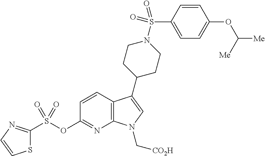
C12=C(C(C3CCN(S(C4=CC=C(OC([Me])[Me])C=C4)(=O)=O)CC3)=CN1C[CO2H])C=CC(OS(=O)(=O)C1=NC=CS1)=N2
